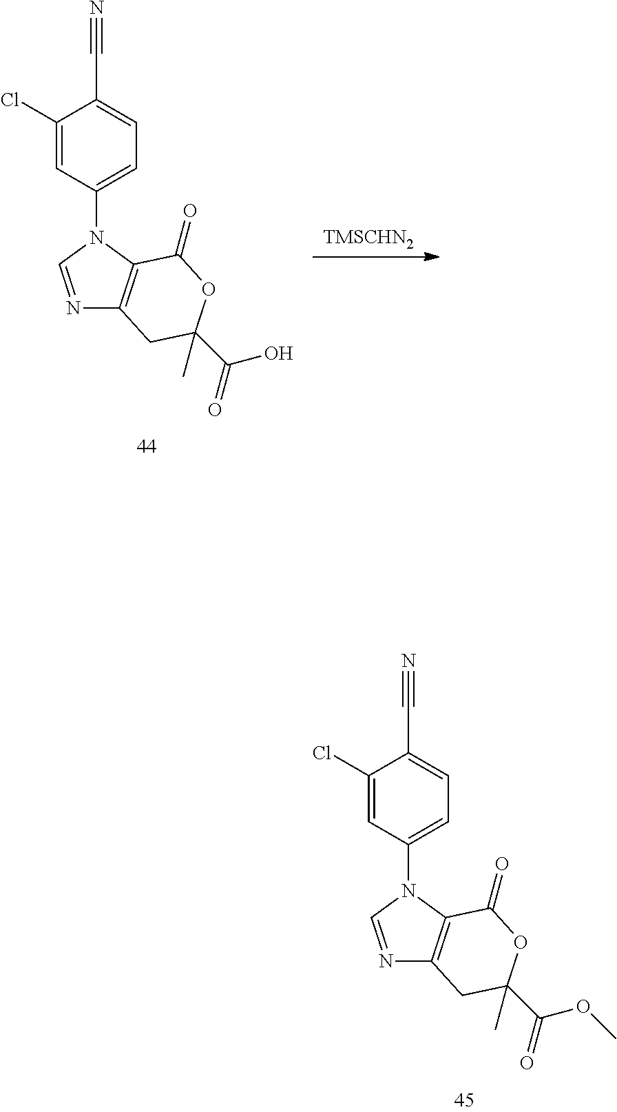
N1=CN(C2=CC=C(C#N)C(Cl)=C2)C2=C1CC(C)(C(=O)OC)OC2=O.N1=CN(C2=CC=C(C#N)C(Cl)=C2)C2=C1CC(C)(C(=O)O)OC2=O
